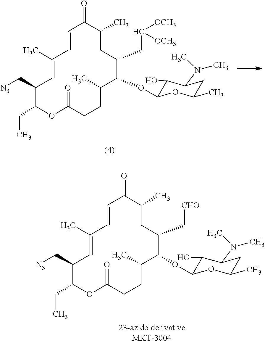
C1(CC)C(C[N3])C=C(C)C=CC(=O)C(C)CC(CC([OCH3])[OCH3])C(OC2C(O)C(N(C)C)CC(C)O2)C(C)CCC(=O)O1.C1(CC)C(C[N3])C=C(C)C=CC(=O)C(C)CC(C[CHO])C(OC2C(O)C(N(C)C)CC(C)O2)C(C)CCC(=O)O1
